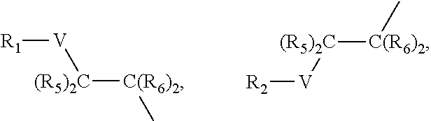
[R1][V][(R5)2C][C(R6)2]C.[(R5)2C]([C(R6)2]C)[V][R2]
